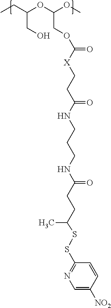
CCC(OC(OC)COC([X]CCC(NCCCNC(CCC(SSC1=NC=C([NO2])C=C1)C)=O)=O)=O)CO
